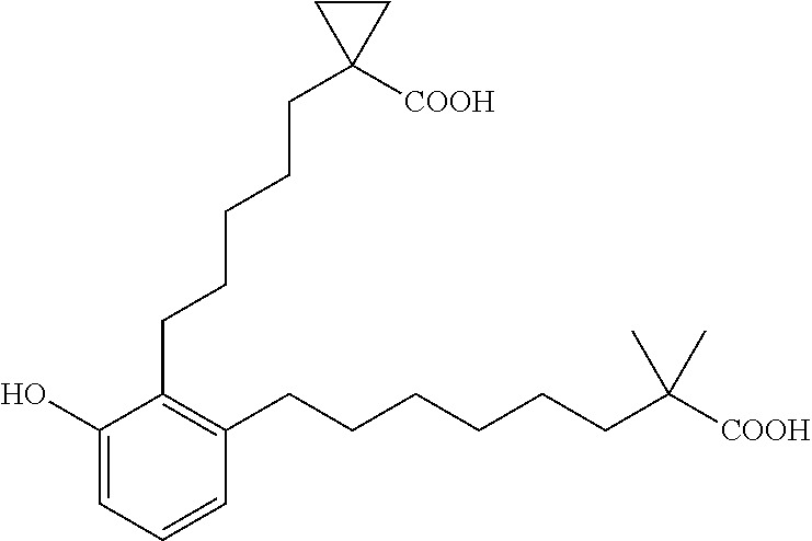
C1(O)=CC=CC(CCCCCCC([COOH])(C)C)=C1CCCCCC1([COOH])CC1
